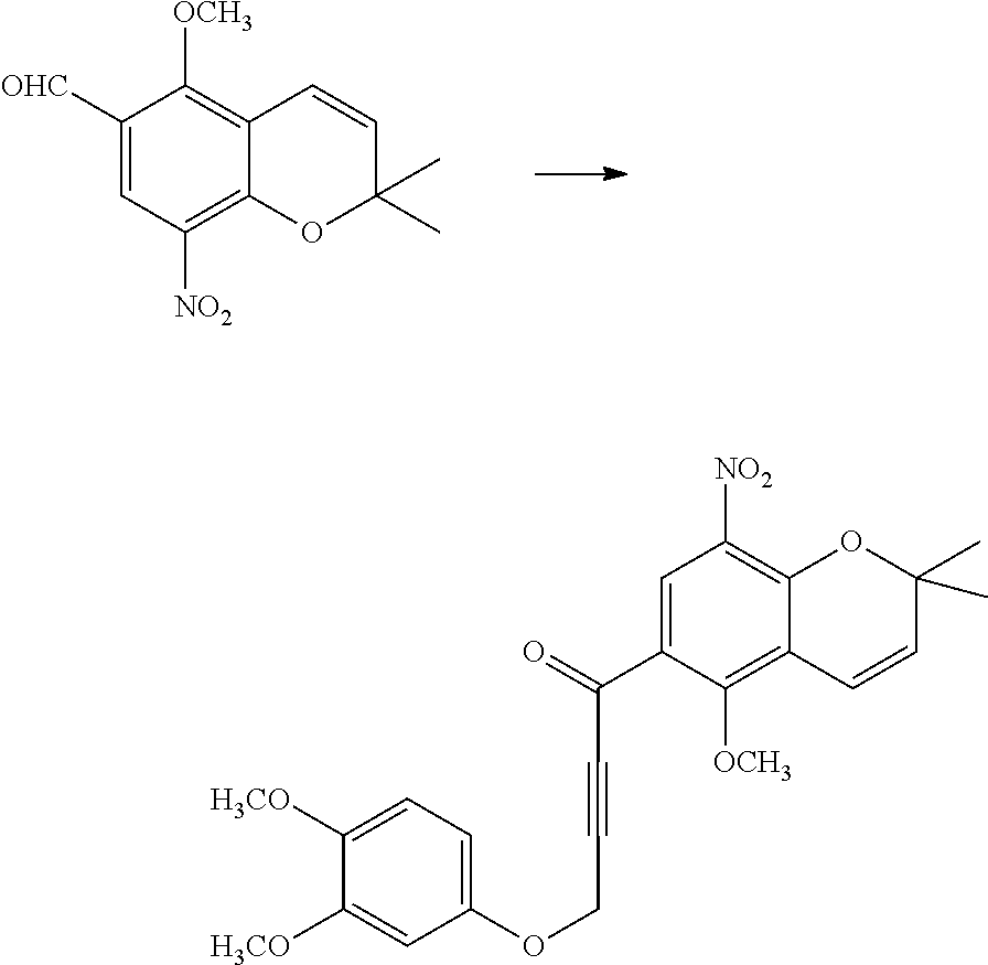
C1([OHC])=CC([NO2])=C2C(=C1[OCH3])C=CC(C)(C)O2.C1([H3CO])=CC(OCC#CC(C2=CC([NO2])=C3C(=C2[OCH3])C=CC(C)(C)O3)=O)=CC=C1[H3CO]
